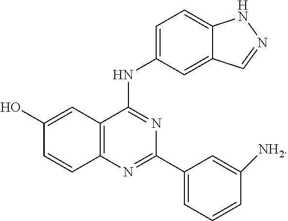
C12=C(N=C(C3=CC=CC([NH2])=C3)N=C1NC1=CC=C3C(=C1)C=NN3)C=CC(O)=C2
